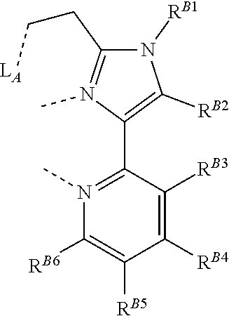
C(C1=N(C)C(C2=N(C)C([RB6])=C([RB5])C([RB4])=C2[RB3])=C([RB2])N1[RB1])C[LA]
